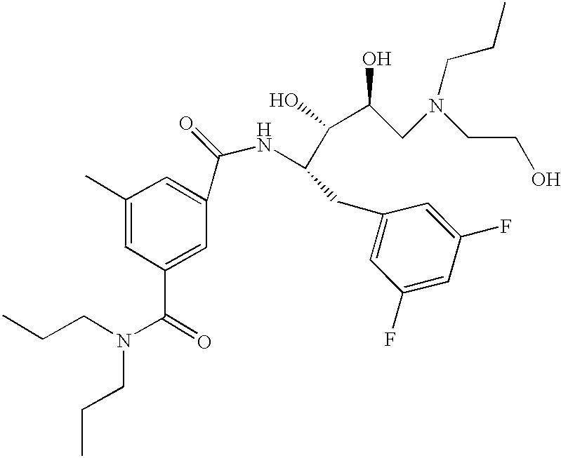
C1(F)=CC(F)=CC(CC(NC(=O)C2=CC(C)=CC(C(=O)N(CCC)CCC)=C2)C(O)C(CN(CCO)CCC)O)=C1
